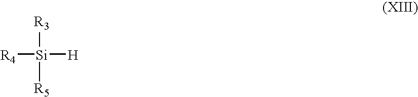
[R4][Si]([H])([R3])[R5]
